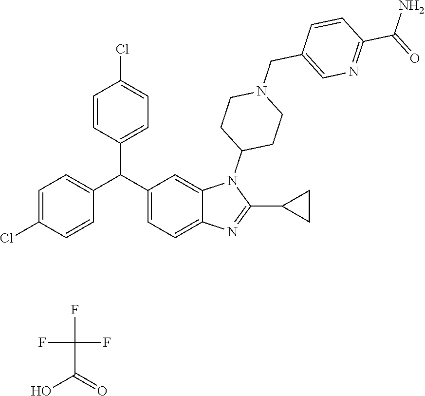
FC(F)(C(=O)O)F.C1(C(C2=CC=C3C(=C2)N(C2CCN(CC4=CN=C(C(=O)N)C=C4)CC2)C(C2CC2)=N3)C2=CC=C(Cl)C=C2)=CC=C(Cl)C=C1
